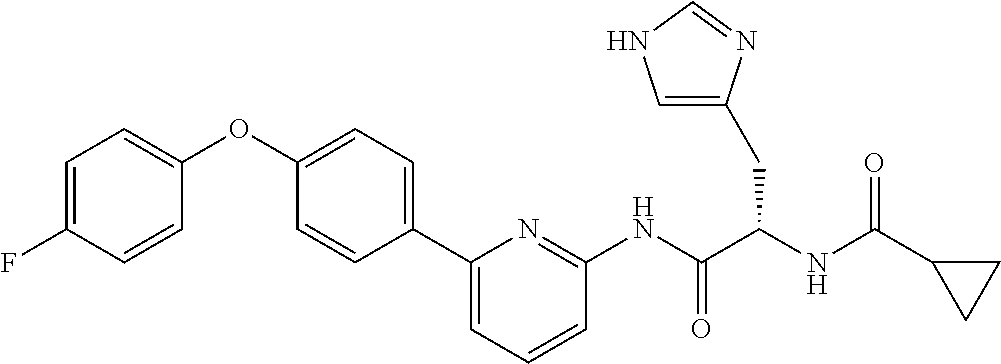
C1=C(F)C=CC(OC2=CC=C(C3=CC=CC(NC(C(NC(C4CC4)=O)CC4=CNC=N4)=O)=N3)C=C2)=C1
